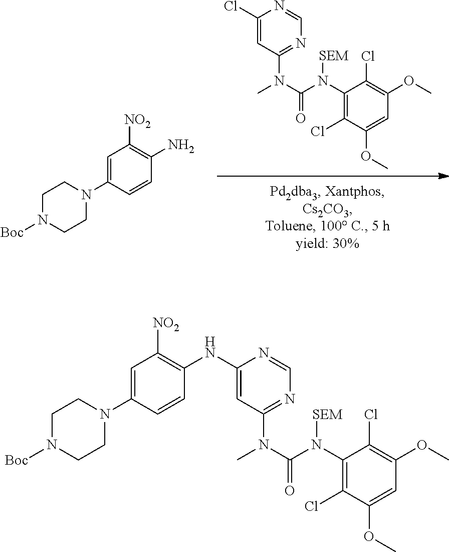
C1(Cl)=CC(N(C)C(N(C2=C(Cl)C(OC)=CC(OC)=C2Cl)[SEM])=O)=NC=N1.C1=C(N2CCN([Boc])CC2)C=CC(N)=C1[NO2].C1=C(N2CCN([Boc])CC2)C=CC(NC2=CC(N(C)C(N(C3=C(Cl)C(OC)=CC(OC)=C3Cl)[SEM])=O)=NC=N2)=C1[NO2]
